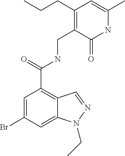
C1=C(Br)C=C2C(=C1C(=O)NCC1=C(CCC)C=C(C)NC1=O)C=NN2CC
